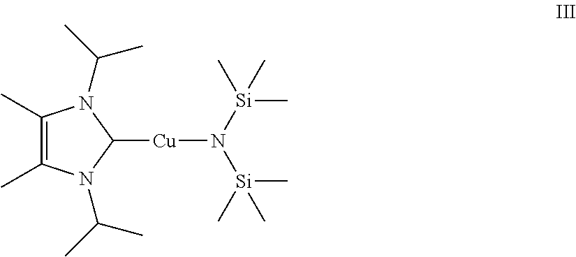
C1(C)=C(C)N(C(C)C)C([Cu]N([Si](C)(C)C)[Si](C)(C)C)N1C(C)C
